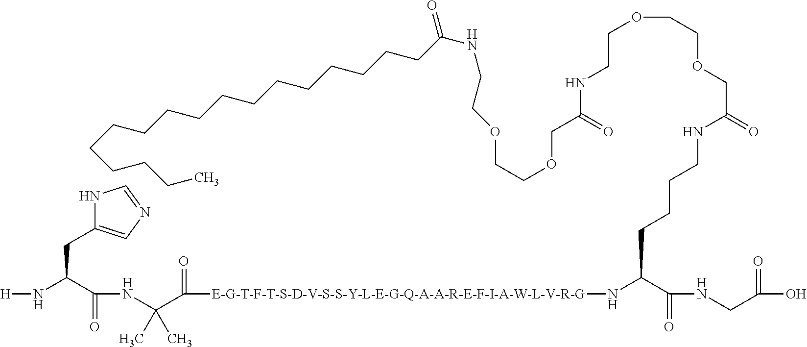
N1C(CC(N[H])C(NC(C([E-G-T-F-T-S-D-V-S-S-Y-L-E-G-Q-A-A-R-E-F-I-A-W-L-V-R-G]NC(CCCCNC(=O)COCCOCCNC(=O)COCCOCCNC(=O)CCCCCCCCCCCCCCCCC)C(NCC(O)=O)=O)=O)(C)C)=O)=CN=C1
